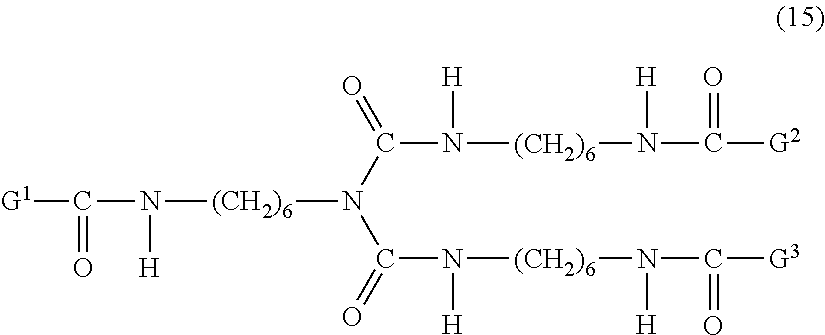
N([(CH2)6]N(C([G1])=O)[H])(C(=O)N([(CH2)6]N(C([G3])=O)[H])[H])C(=O)N([(CH2)6]N(C([G2])=O)[H])[H]
